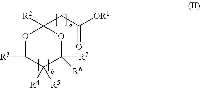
O1C([R3])C([R5])([R4])C([R7])([R6])OC1([R2])CC([OR1])=O
